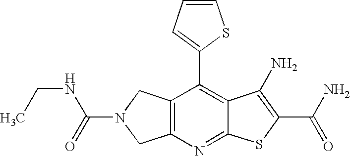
C12=C(N=C3C(=C1C1=CC=CS1)C(N)=C(C(N)=O)S3)CN(C(=O)NCC)C2
